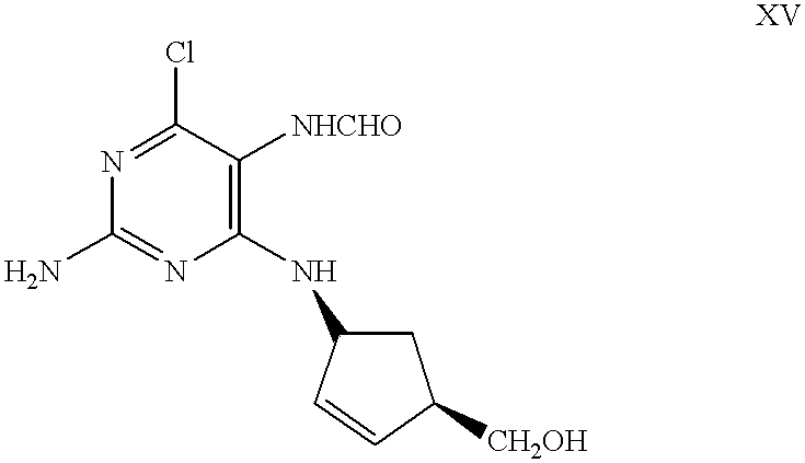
C1(NC2CC([CH2OH])C=C2)=C([NHCHO])C(Cl)=NC(N)=N1
